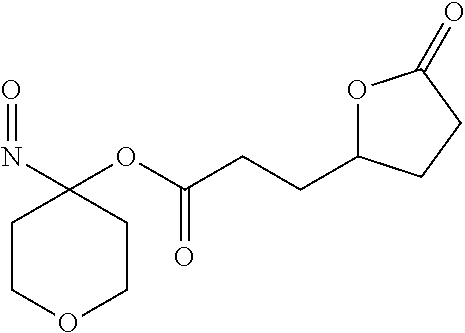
C1COCCC1(N=O)OC(CCC1OC(=O)CC1)=O
